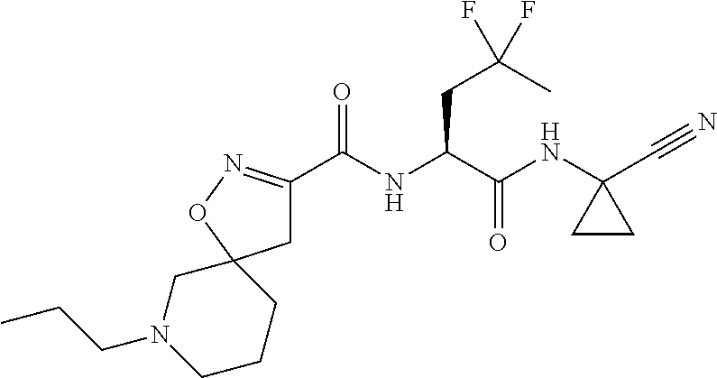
C1C(C(NC(C(NC2(C#N)CC2)=O)CC(C)(F)F)=O)=NOC12CN(CCC)CCC2
